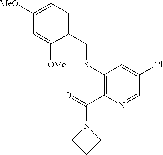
C1([MeO])=CC=C(CSC2=C(C(N3CCC3)=O)N=CC(Cl)=C2)C([OMe])=C1
